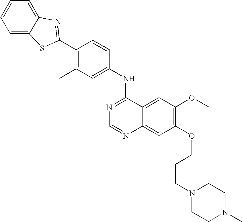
C1=C2C(=CC=C1)N=C(C1=C(C)C=C(NC3=NC=NC4=CC(OCCCN5CCN(C)CC5)=C(OC)C=C34)C=C1)S2
